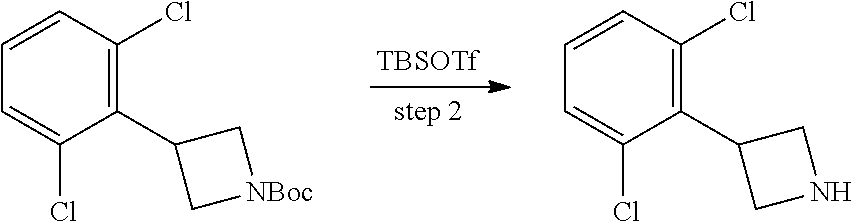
[TBSOTf].C1(C2=C(Cl)C=CC=C2Cl)C[NBoc]C1.C1(C2=C(Cl)C=CC=C2Cl)CNC1
